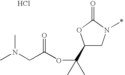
C1(C(OC(CN(C)C)=O)(C)C)CN(C)C(=O)O1.Cl
